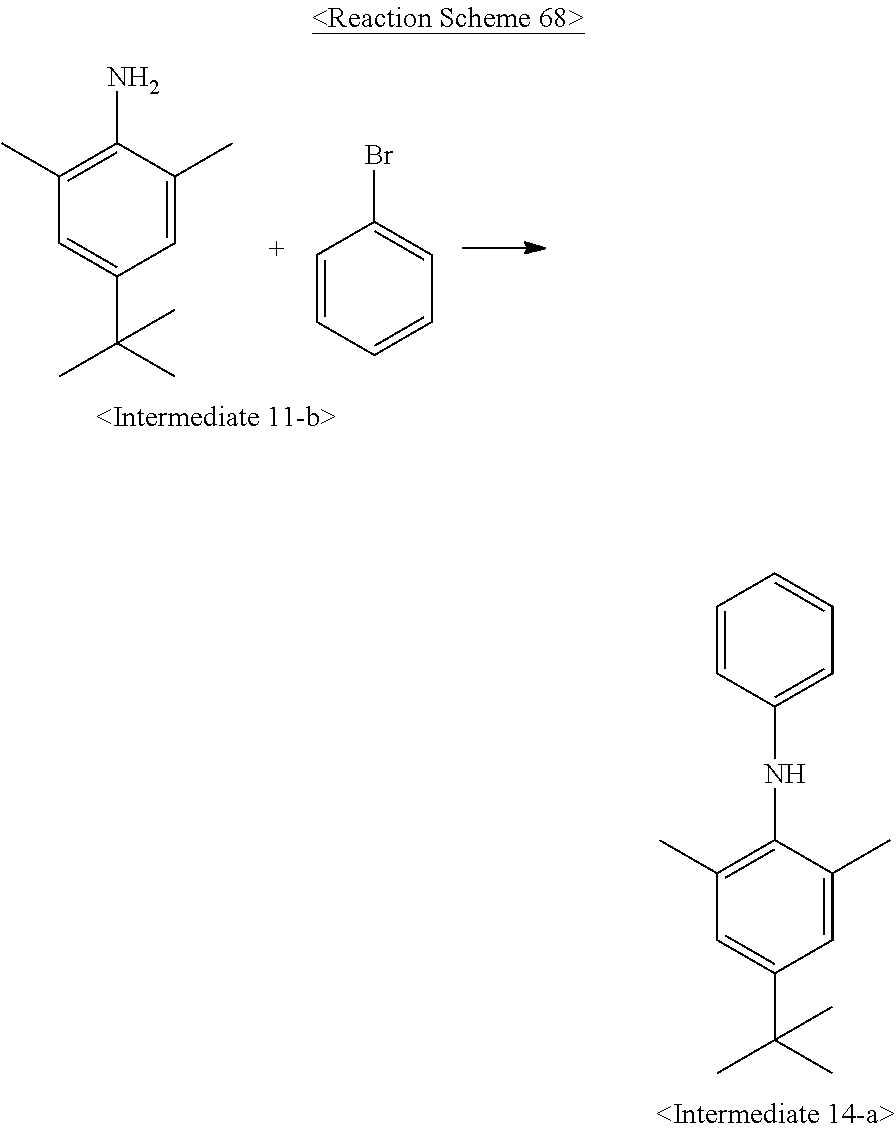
C1(C)=C(NC2=CC=CC=C2)C(C)=CC(C(C)(C)C)=C1.C1(C)=C(N)C(C)=CC(C(C)(C)C)=C1.C1=CC=CC=C1Br
